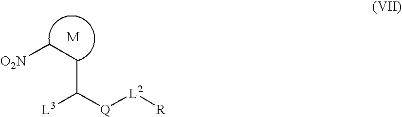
[O2N]CCC([Q][L2][R])[L3]
